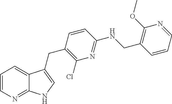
C1=CN=C2C(=C1)C(CC1=C(Cl)N=C(NCC3=C(OC)N=CC=C3)C=C1)=CN2
